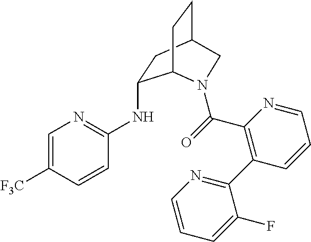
C1=C([F3C])C=CC(NC2CC3CCC2N(C(C2=C(C4=NC=CC=C4F)C=CC=N2)=O)C3)=N1
